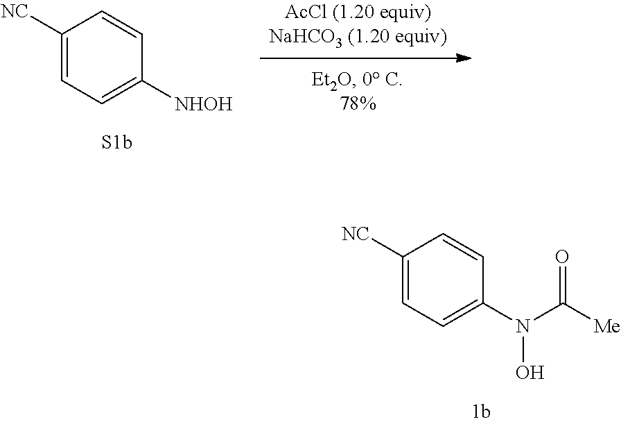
C1([NC])=CC=C(N(C([Me])=O)O)C=C1.C1([NC])=CC=C([NHOH])C=C1
